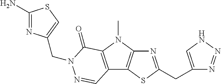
N1=C(CC2=CNN=N2)SC2=C1N(C)C1=C2C=NN(CC2=CSC(N)=N2)C1=O
